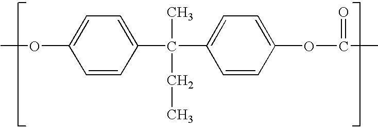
C1=CC(C(C)(CC)C2=CC=C(OC(=O)C)C=C2)=CC=C1OC
